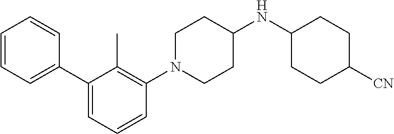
C1=CC=CC(C2=CC=CC(N3CCC(NC4CCC([CN])CC4)CC3)=C2C)=C1
